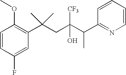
C1(F)=CC(C(CC(C(C2=NC=CC=C2)C)(O)[CF3])(C)C)=C(OC)C=C1
